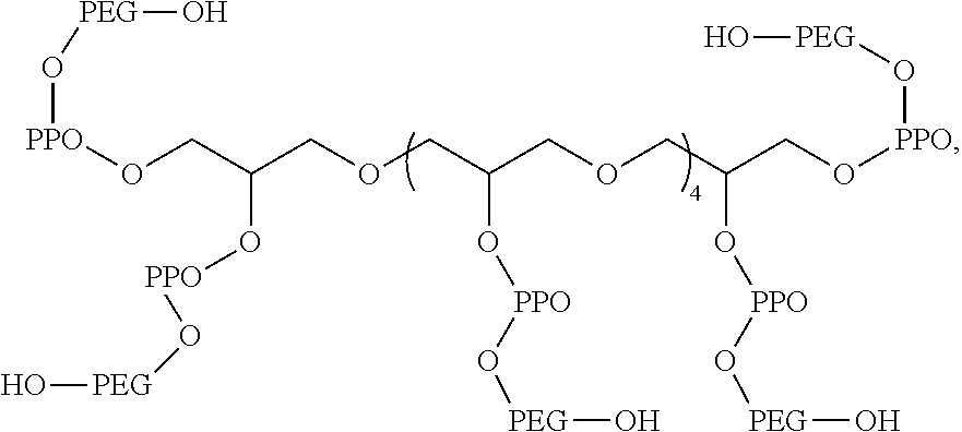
O(CC(COCC(COCC(CO[PPO]O[PEG]O)O[PPO]O[PEG]O)O[PPO]O[PEG]O)O[PPO]O[PEG]O)[PPO]O[PEG]O
